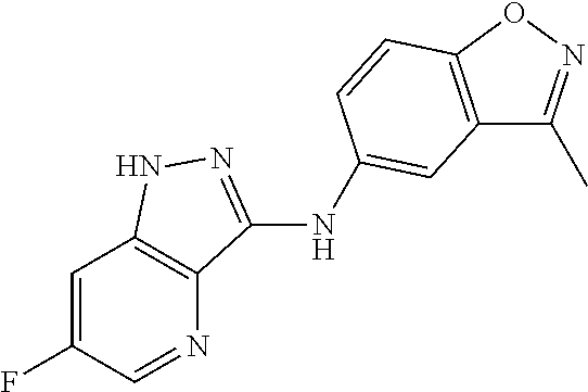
C12=C(C=CC(NC3=NNC4=C3N=CC(F)=C4)=C1)ON=C2C
